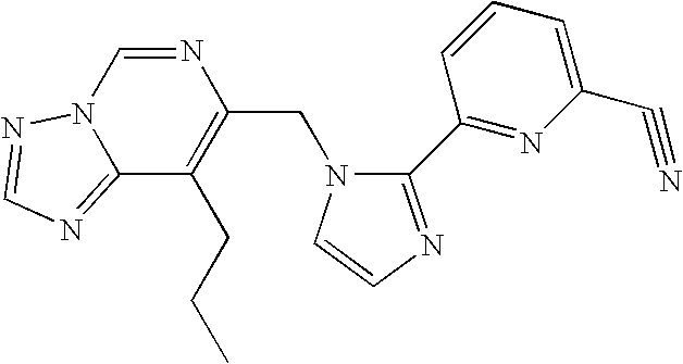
N1=CN2C(=NC=N2)C(CCC)=C1CN1C(C2=NC(C#N)=CC=C2)=NC=C1
